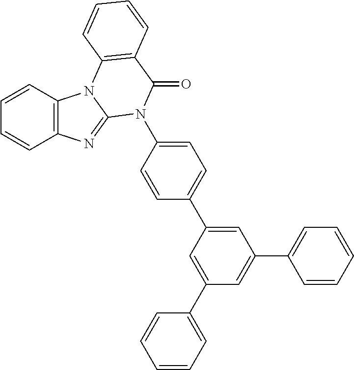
C1=CC2=C(C=C1)N=C1N2C2=C(C(=O)N1C1=CC=C(C3=CC(C4=CC=CC=C4)=CC(C4=CC=CC=C4)=C3)C=C1)C=CC=C2
